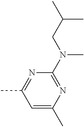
C1=C(C)N=C(N(CC(C)C)C)N=C1C
